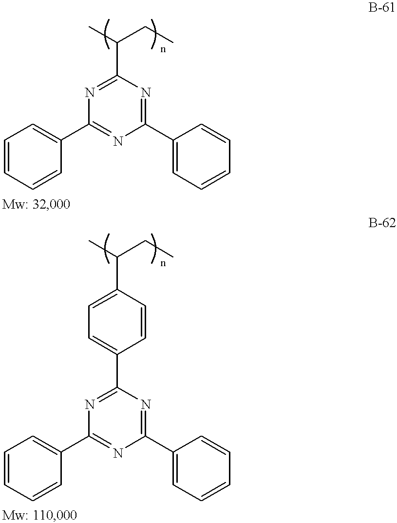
C1(C(C)CC)=NC(C2=CC=CC=C2)=NC(C2=CC=CC=C2)=N1.C1(C(C)CC)=CC=C(C2=NC(C3=CC=CC=C3)=NC(C3=CC=CC=C3)=N2)C=C1
